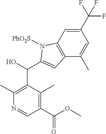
C1(C)=C(C(C2=CC3=C(C=C(C(F)(F)F)C=C3C)N2[PhO2S])O)C(C)=C(C(OC)=O)C=N1
